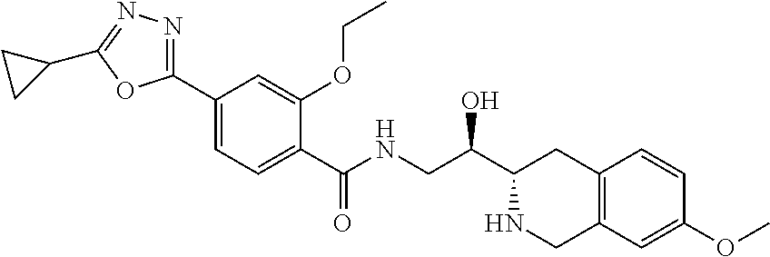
C1(C2=NN=C(C3CC3)O2)=CC=C(C(=O)NCC(C2NCC3=C(C2)C=CC(OC)=C3)O)C(OCC)=C1
